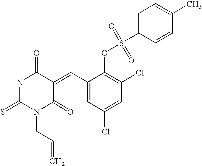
O=C1NC(=S)N(CC=C)C(=O)C1=CC1=CC(Cl)=CC(Cl)=C1OS(C1=CC=C(C)C=C1)(=O)=O
